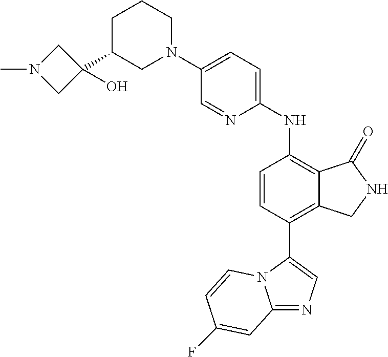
C12=NC=C(C3=C4C(=C(NC5=CC=C(N6CCCC(C7(O)CN(C)C7)C6)C=N5)C=C3)C(=O)NC4)N1C=CC(F)=C2
